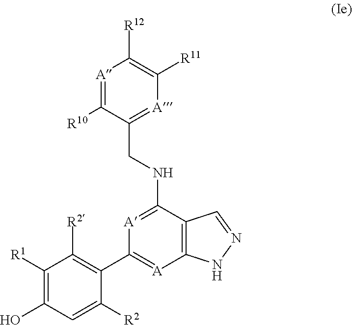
C1([R1])=C(O)C=C([R2])C(C2=[A]C3=C(C(NCC4=[A]C([R11])=C([R12])[A]=C4[R10])=[A]2)C=NN3)=C1[R2]
